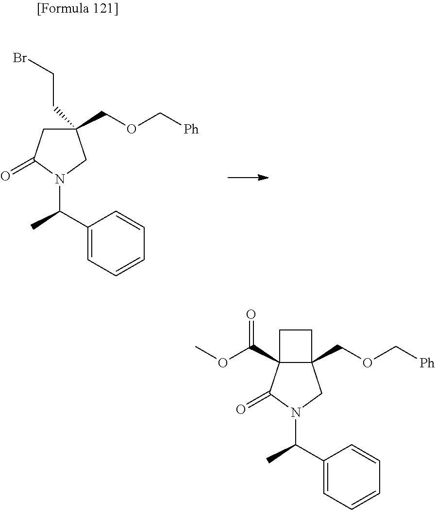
C1(COC[Ph])(CCBr)CC(=O)N(C(C)C2=CC=CC=C2)C1.C12(COC[Ph])C(C(OC)=O)(C(=O)N(C(C)C3=CC=CC=C3)C1)CC2
